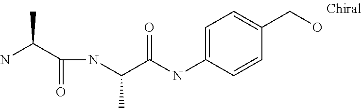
NC(C)C(=O)NC(C)C(=O)NC1=CC=C(CO)C=C1
